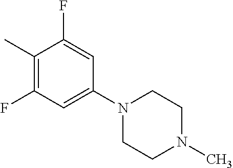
C1(C)=C(F)C=C(N2CCN(C)CC2)C=C1F
